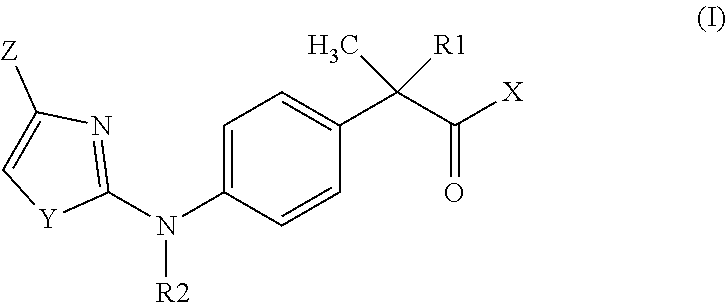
C1=C(N(C2=NC([Z])=C[Y]2)[R2])C=CC(C(C([X])=O)([R1])C)=C1
